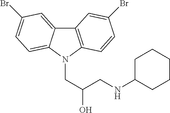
C12=C(N(CC(CNC3CCCCC3)O)C3=CC=C(Br)C=C13)C=CC(Br)=C2
